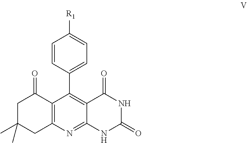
C12=C(N=C3C(=C1C1=CC=C([R1])C=C1)C(=O)NC(=O)N3)CC(C)(C)CC2=O
